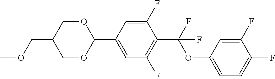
O(CC1COC(C2=CC(F)=C(C(OC3=CC=C(F)C(F)=C3)(F)F)C(F)=C2)OC1)C
